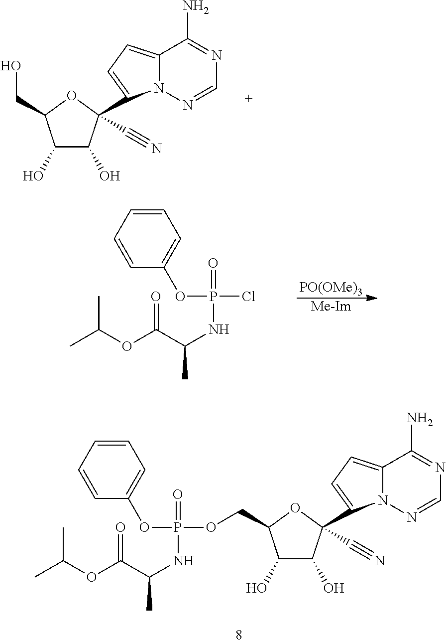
C12=CC=C(C3(C#N)C(O)C(O)C(CO)O3)N1N=CN=C2N.[PO(OMe)3].[Me-Im].CC(OC(C(NP(Cl)(OC1=CC=CC=C1)=O)C)=O)C.CC(OC(C(NP(OCC1C(O)C(O)C(C#N)(C2=CC=C3N2N=CN=C3N)O1)(OC1=CC=CC=C1)=O)C)=O)C
